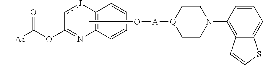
CO[A][Q]1CCN(C2=C3C(=CC=C2)SC=C3)CC1.C1=CC=CC2=C1N=C(OC(=O)[Aa]C)c[J]2
